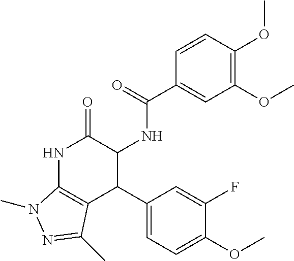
N1C2=C(C(C3=CC=C(OC)C(F)=C3)C(NC(=O)C3=CC(OC)=C(OC)C=C3)C1=O)C(C)=NN2C
